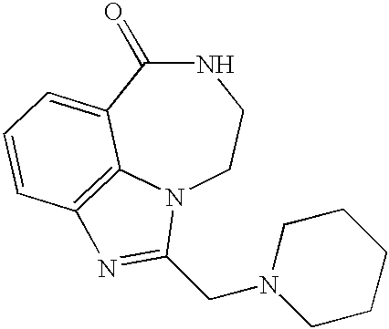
N1C(=O)C2=CC=CC3=C2N(CC1)C(CN1CCCCC1)=N3
